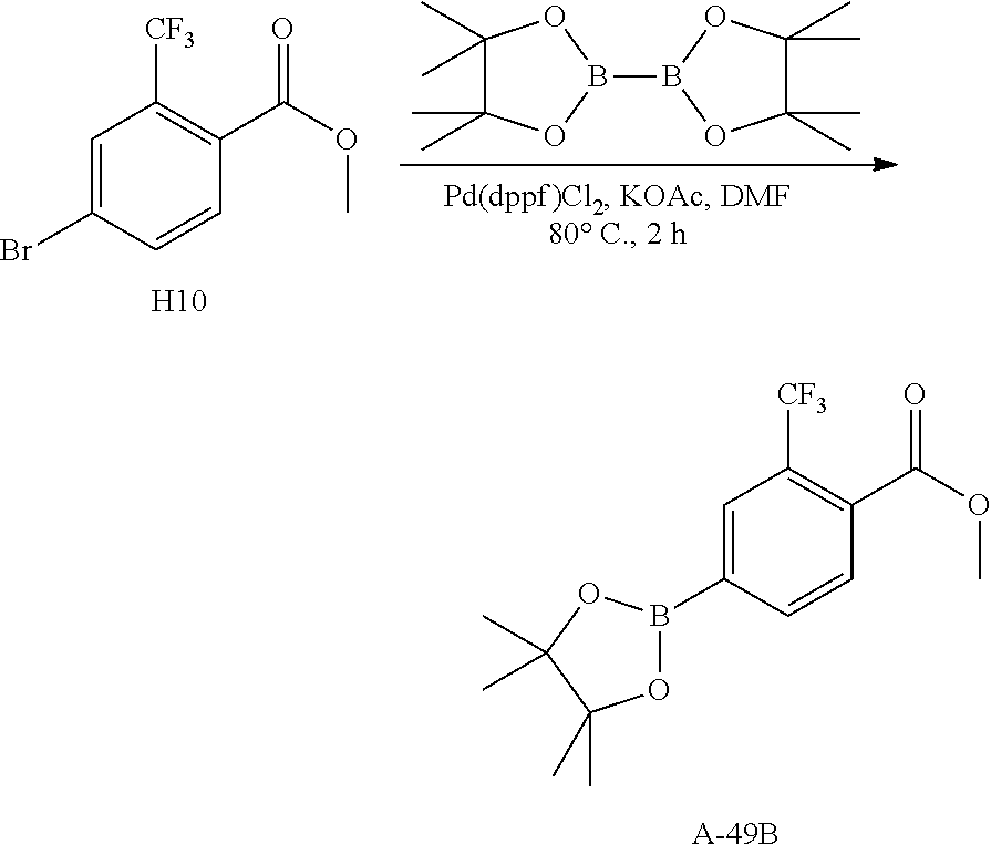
C1(C)(C)C(C)(C)OB(B2OC(C)(C)C(C)(C)O2)O1.C1=C(Br)C=CC(C(OC)=O)=C1[CF3].[H10].C1=C(B2OC(C)(C)C(C)(C)O2)C=CC(C(OC)=O)=C1[CF3]
